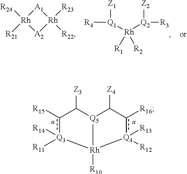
[Q5]12[Rh]([R10])([Q4]([R12])([R13])c([R16])C1[Z4])[Q3]([R11])([R14])c([R15])C2[Z3].[R4][Q1]([Rh]([Q2]([R3])[Z2])([R1])[R2])[Z1].[A1]1[Rh]([R24])([R21])[A2][Rh]1([R23])[R22]
